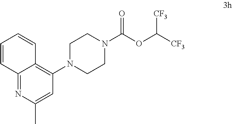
C1N(C2=C3C(=NC(C)=C2)C=CC=C3)CCN(C(OC([CF3])[CF3])=O)C1
